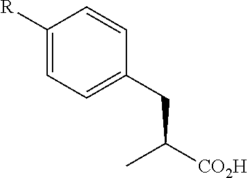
C(CC1=CC=C([R])C=C1)([CO2H])C
